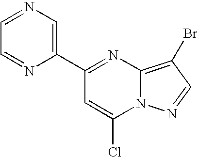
C1=NC=C(C2=NC3=C(Br)C=NN3C(Cl)=C2)N=C1
